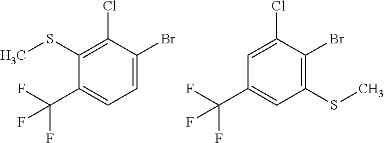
C1(SC)=C(Cl)C(Br)=CC=C1C(F)(F)F.C1=C(Cl)C(Br)=C(SC)C=C1C(F)(F)F
